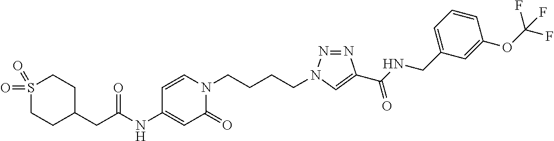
C(NC1=CC(=O)N(CCCCN2N=NC(C(NCC3=CC=CC(OC(F)(F)F)=C3)=O)=C2)C=C1)(=O)CC1CCS(=O)(=O)CC1
